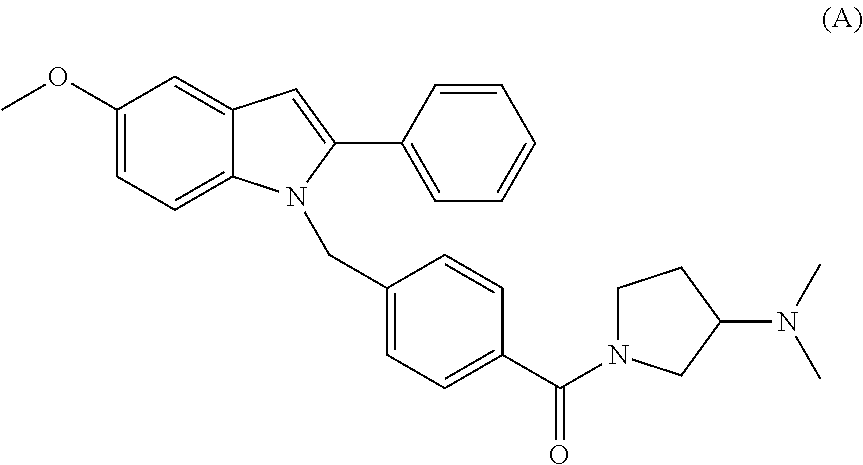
C1(OC)=CC=C2C(=C1)C=C(C1=CC=CC=C1)N2CC1=CC=C(C(N2CCC(N(C)C)C2)=O)C=C1
